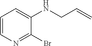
C1=CN=C(Br)C(NCC=C)=C1
